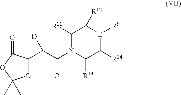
C1(C([D])C(N2C([R11])C([R12])[E]([R9])C([R14])C2[R13])=O)OC(C)(C)OC1=O
